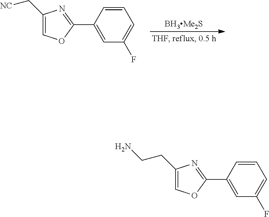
C1(C[NC])=COC(C2=CC(F)=CC=C2)=N1.C1(CCN)=COC(C2=CC(F)=CC=C2)=N1
